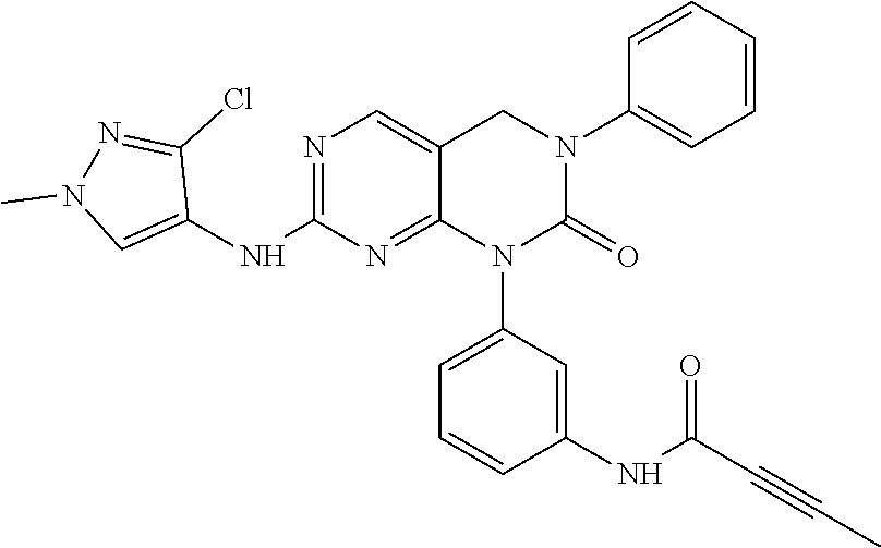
C1=C(NC(=O)C#CC)C=CC=C1N1C(=O)N(C2=CC=CC=C2)CC2=CN=C(NC3=CN(C)N=C3Cl)N=C12
